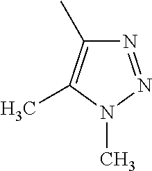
N1=NN(C)C(C)=C1C
